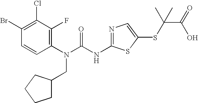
C1(Br)=C(Cl)C(F)=C(N(C(NC2=NC=C(SC(C(O)=O)(C)C)S2)=O)CC2CCCC2)C=C1
